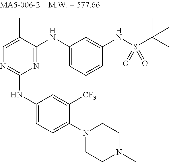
N1=C(NC2=CC=CC(NS(C(C)(C)C)(=O)=O)=C2)C(C)=CN=C1NC1=CC=C(N2CCN(C)CC2)C([CF3])=C1
